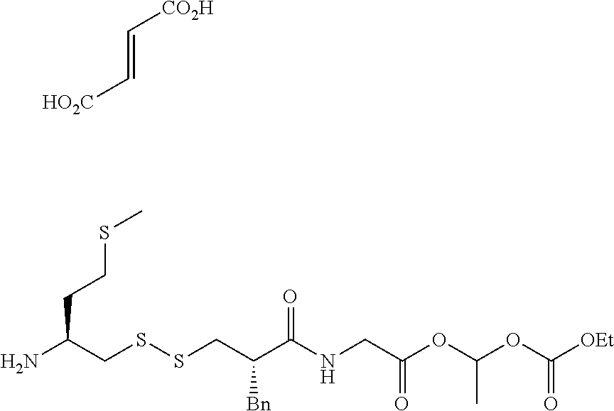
C(=C[HO2C])[CO2H].NC(CSSCC(C(NCC(OC(OC([OEt])=O)C)=O)=O)[Bn])CCSC
